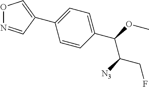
C1(C2=CON=C2)=CC=C(C(OC)C([N3])CF)C=C1
